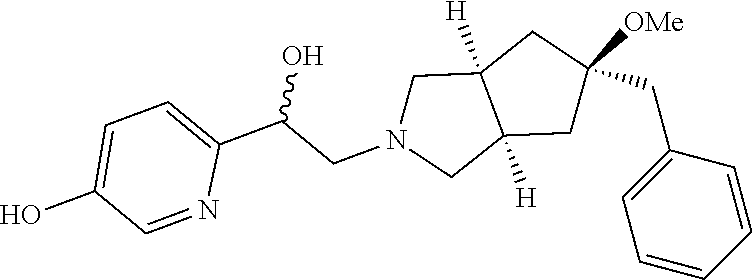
C1([OMe])(CC2=CC=CC=C2)CC2([H])C([H])(CN(CC(C3=CC=C(O)C=N3)O)C2)C1
